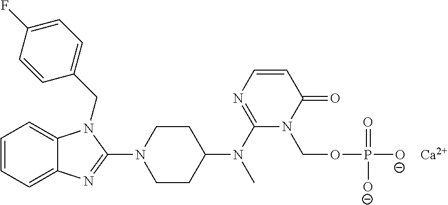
C1=CC=C2C(=C1)N(CC1=CC=C(F)C=C1)C(N1CCC(N(C3=NC=CC(=O)N3COP(=O)([O-])[O-])C)CC1)=N2.[Ca]
